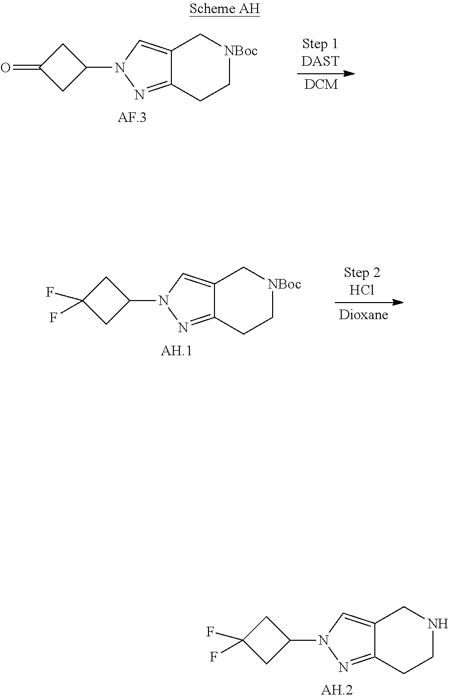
C12=CN(C3CC(F)(F)C3)N=C1CCNC2.C12=CN(C3CC(=O)C3)N=C1CC[NBoc]C2.C12=CN(C3CC(F)(F)C3)N=C1CC[NBoc]C2
